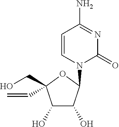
C1=CN(C2C(O)C(O)C(CO)(C=C)O2)C(=O)N=C1N
